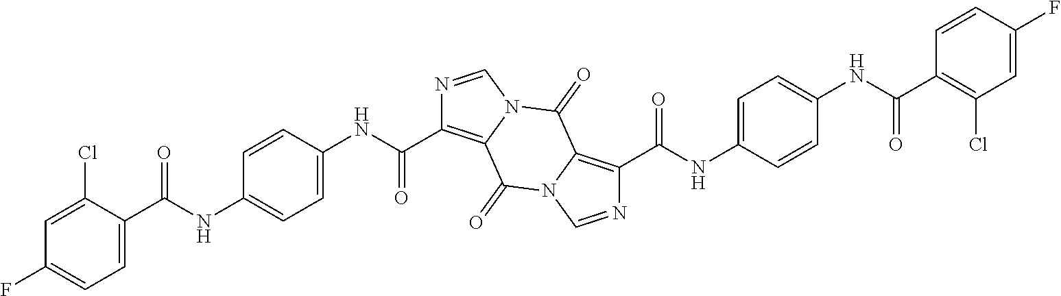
C1=C(NC(=O)C2=C3N(C(=O)C4=C(C(NC5=CC=C(NC(C6=CC=C(F)C=C6Cl)=O)C=C5)=O)N=CN4C3=O)C=N2)C=CC(NC(C2=C(Cl)C=C(F)C=C2)=O)=C1
